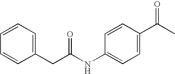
C1=CC(C(C)=O)=CC=C1NC(CC1=CC=CC=C1)=O
